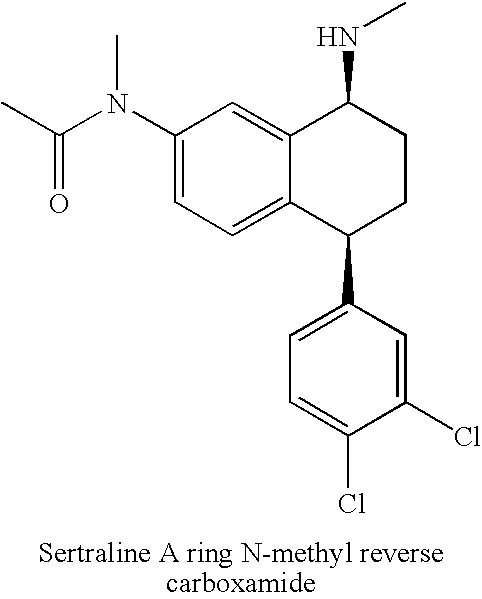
C1(N(C(C)=O)C)=CC=C2C(=C1)C(NC)CCC2C1=CC=C(Cl)C(Cl)=C1
